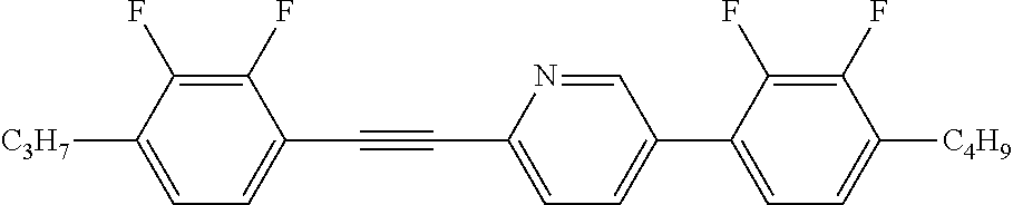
C1(F)=C(F)C([C3H7])=CC=C1C#CC1=CC=C(C2=CC=C([C4H9])C(F)=C2F)C=N1
